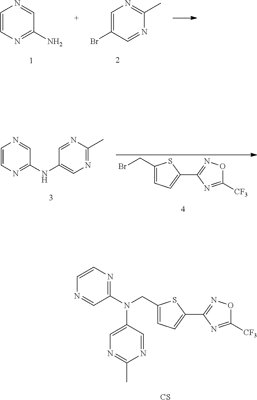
C1=CN=C(N)C=N1.C1=C(Br)C=NC(C)=N1.C1(CN(C2=NC=CN=C2)C2=CN=C(C)N=C2)=CC=C(C2=NOC([CF3])=N2)S1.[CS].C1(CBr)=CC=C(C2=NOC([CF3])=N2)S1.C1=CN=C(NC2=CN=C(C)N=C2)C=N1
